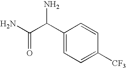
C1(C(C(N)=O)N)=CC=C([CF3])C=C1
